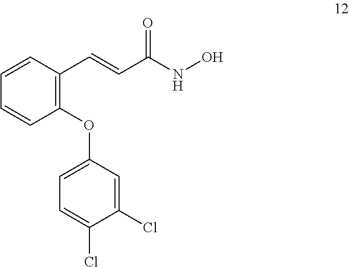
C1(OC2=CC=C(Cl)C(Cl)=C2)=C(C=CC(NO)=O)C=CC=C1
